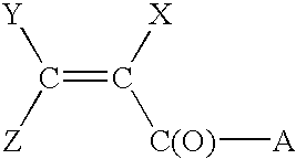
C(=C([X])[C(O)][A])([Z])[Y]
